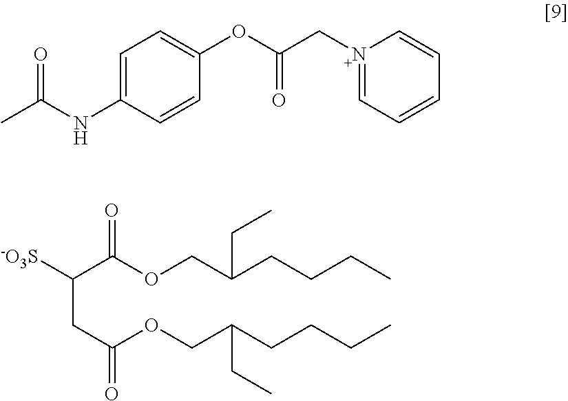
CC(NC1=CC=C(OC(CN2=CC=CC=C2)=O)C=C1)=O.[-O3S]C(C(OCC(CCCC)CC)=O)CC(OCC(CCCC)CC)=O
